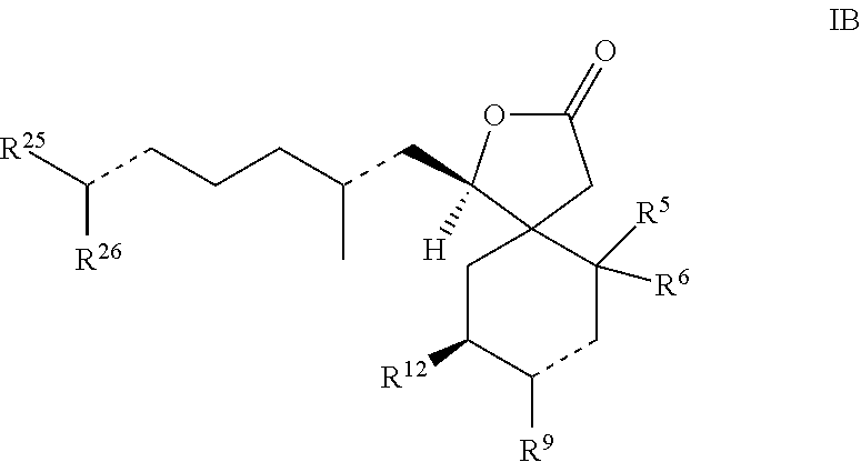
C1(=O)OC(CC(CCCC([R25])[R26])C)([H])C2(C1)CC([R12])C([R9])CC2([R6])[R5]
